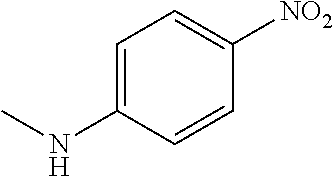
C1=C(NC)C=CC([NO2])=C1
